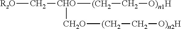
[RzO]C[CHO]([(CH2]C[O)n1H])[CH2O][(CH2]C[O)n2H]
